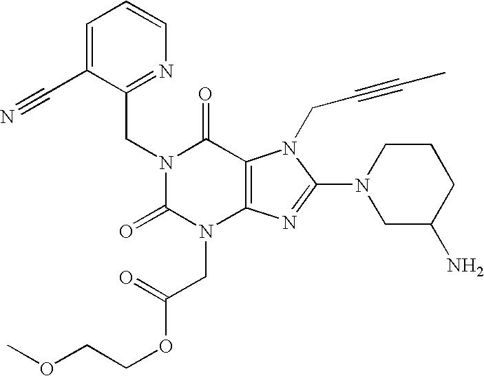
C1=C(C#N)C(CN2C(=O)N(CC(OCCOC)=O)C3=C(C2=O)N(CC#CC)C(N2CC(N)CCC2)=N3)=NC=C1
